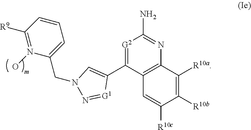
C1([R10b])=C([R10a])C2=C(C=C1[R10c])C(C1=CN(CC3=CC=CC([R9])=N3O)N=[G1]1)=[G2]C(N)=N2
